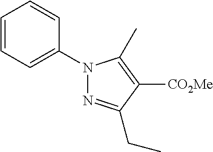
N1(C2=CC=CC=C2)N=C(CC)C([CO2Me])=C1C
